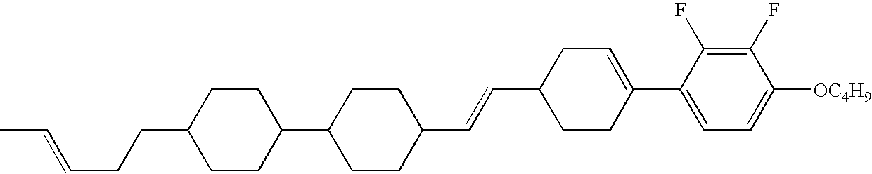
C1(F)=C(F)C(C2=CCC(C=CC3CCC(C4CCC(CCC=CC)CC4)CC3)CC2)=CC=C1[OC4H9]
